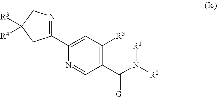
C1(C(N([R2])[R1])=[G])=C([R5])C=C(C2=NCC([R3])([R4])C2)N=C1
